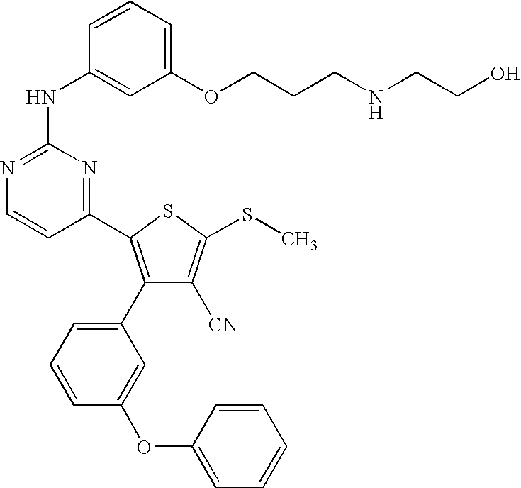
C1=CC(NC2=NC=CC(C3=C(C4=CC=CC(OC5=CC=CC=C5)=C4)C([CN])=C(SC)S3)=N2)=CC(OCCCNCCO)=C1
